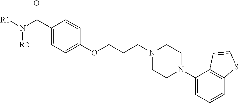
C1(C(=O)N([R2])[R1])=CC=C(OCCCN2CCN(C3=CC=CC4=C3C=CS4)CC2)C=C1
